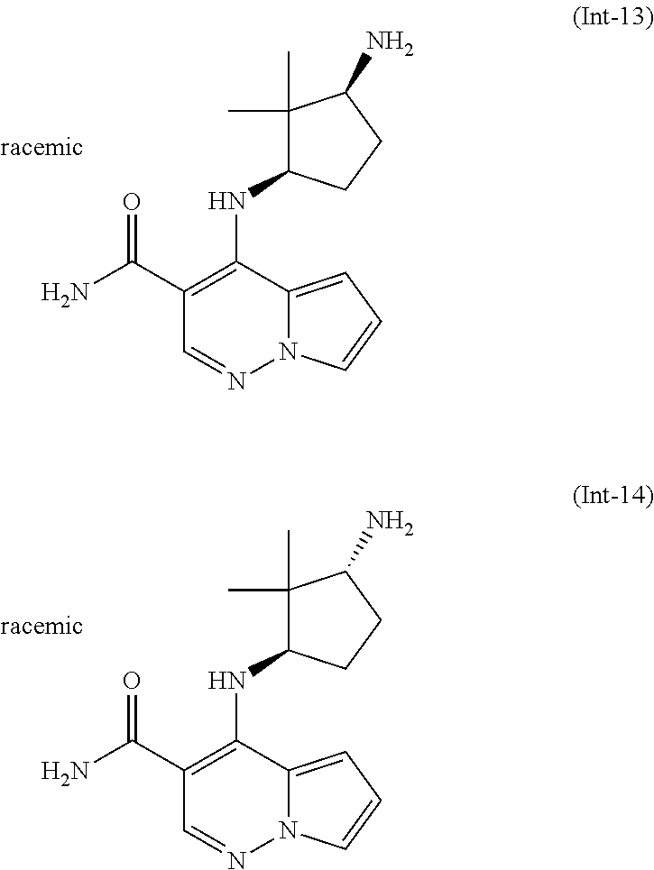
C1(C(N)=O)=C(NC2C(C)(C)C(N)CC2)C2=CC=CN2N=C1.C1(C(N)=O)=C(NC2C(C)(C)C(N)CC2)C2=CC=CN2N=C1
